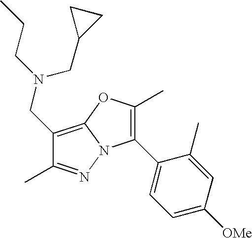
C1(CN(CC2CC2)CCC)=C2N(N=C1C)C(C1=CC=C([OMe])C=C1C)=C(C)O2
